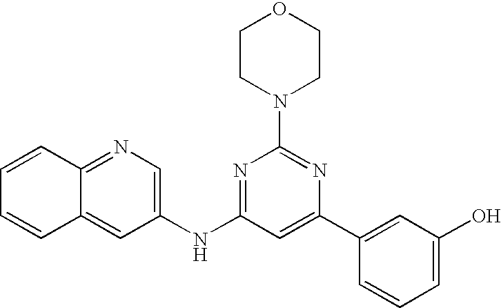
C1(NC2=CN=C3C(=C2)C=CC=C3)=NC(N2CCOCC2)=NC(C2=CC(O)=CC=C2)=C1
